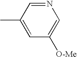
C1(C)=CC([O-Me])=CN=C1
